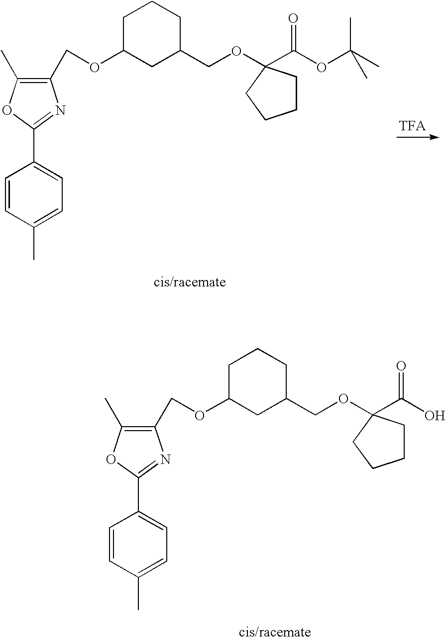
CC1=CC=C(C2=NC(COC3CC(COC4(C(OC(C)(C)C)=O)CCCC4)CCC3)=C(C)O2)C=C1.CC1=CC=C(C2=NC(COC3CC(COC4(C(O)=O)CCCC4)CCC3)=C(C)O2)C=C1
